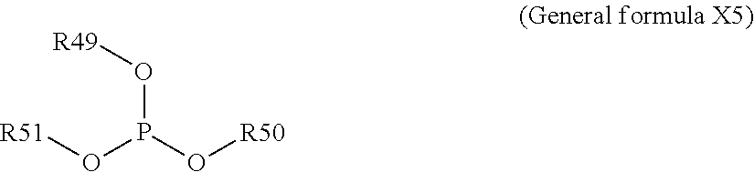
[R51]OP(O[R50])O[R49]
